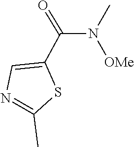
C1=C(C(=O)N(C)[OMe])SC(C)=N1
